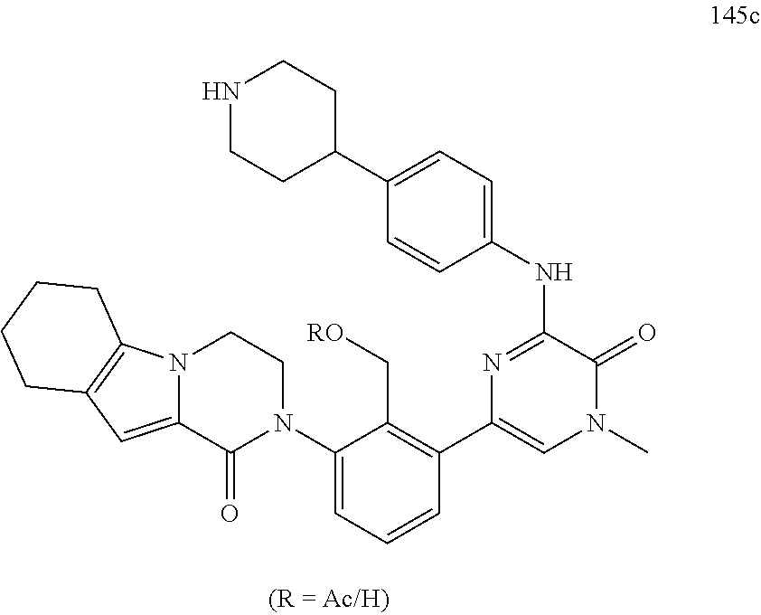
C1(N2CCN3C(=CC4=C3CCCC4)C2=O)=CC=CC(C2=CN(C)C(=O)C(NC3=CC=C(C4CCNCC4)C=C3)=N2)=C1C[RO]
